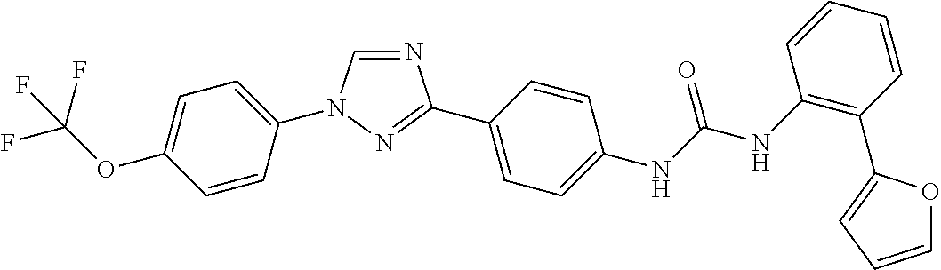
C1=C(N2C=NC(C3=CC=C(NC(NC4=C(C5=CC=CO5)C=CC=C4)=O)C=C3)=N2)C=CC(OC(F)(F)F)=C1
